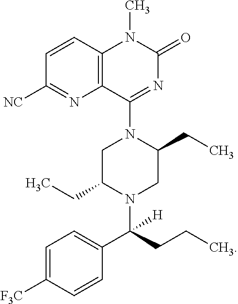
C1=CC2=C(N=C1[NC])C(N1CC(CC)N(C(CCC)(C3=CC=C([F3C])C=C3)[H])CC1CC)=NC(=O)N2C
